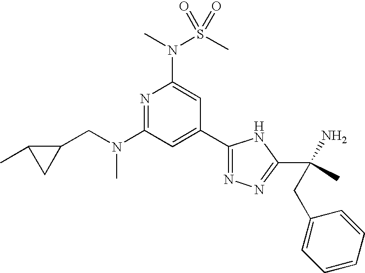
N1=C(N(CC2C(C)C2)C)C=C(C2=NN=C(C(N)(C)CC3=CC=CC=C3)N2)C=C1N(C)S(C)(=O)=O
